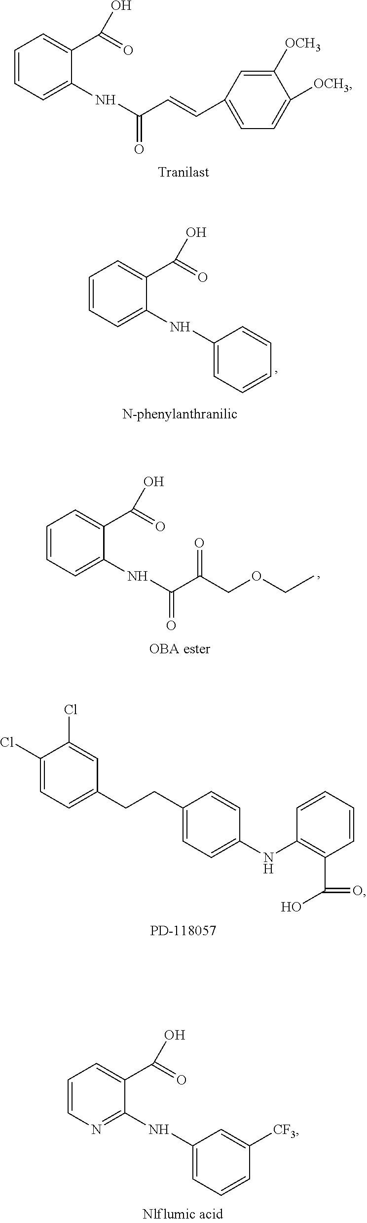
C1=CC=C(NC(C=CC2=CC=C([OCH3])C([OCH3])=C2)=O)C(C(=O)O)=C1.C1=CC=C(NC2=CC=CC=C2)C(C(=O)O)=C1.C1=CN=C(NC2=CC=CC([CF3])=C2)C(C(=O)O)=C1.C1(Cl)=CC=C(CCC2=CC=C(NC3=C(C(=O)O)C=CC=C3)C=C2)C=C1Cl.C1=CC=C(NC(C(COCC)=O)=O)C(C(=O)O)=C1
